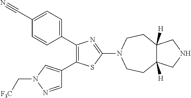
C1(C2=CC=C(C#N)C=C2)=C(C2=CN(C[CF3])N=C2)SC(N2CCC3([H])C([H])(CC2)CNC3)=N1
